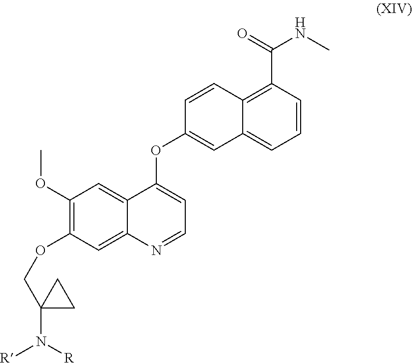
C1(OC)=C(OCC2(N([R])[R])CC2)C=C2C(=C1)C(OC1=CC3=CC=CC(C(=O)NC)=C3C=C1)=CC=N2
